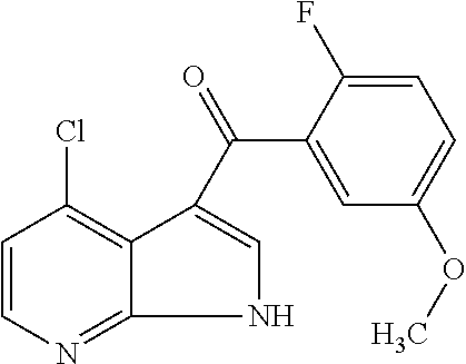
C1=CN=C2C(=C1Cl)C(C(=O)C1=CC(OC)=CC=C1F)=CN2
